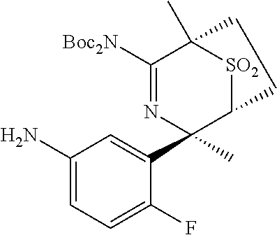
C1(N)=CC=C(F)C(C2(C)C3[SO2]C(C)(C([Boc2N])=N2)CC3)=C1
